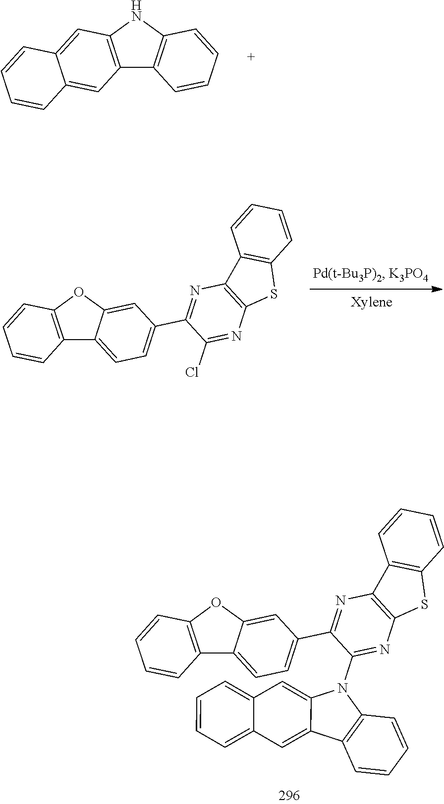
C12=C(NC3=C1C=CC=C3)C=C1C(=C2)C=CC=C1.C1(C2=CC=C3C(=C2)OC2=C3C=CC=C2)=NC2=C(N=C1Cl)SC1=C2C=CC=C1.C12=CC3=CC=CC=C3C=C1N(C1=NC3=C(N=C1C1=CC=C4C(=C1)OC1=C4C=CC=C1)C1=C(S3)C=CC=C1)C1=C2C=CC=C1
